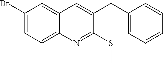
C1(Br)=CC=C2C(=C1)C=C(CC1=CC=CC=C1)C(SC)=N2
